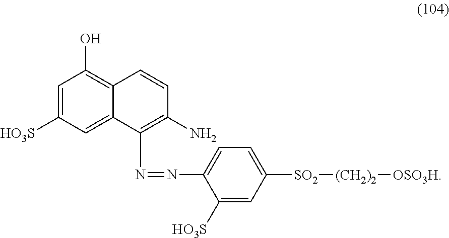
C1=C([HO3S])C=C2C(=C1O)C=CC(N)=C2N=NC1=CC=C([SO2][(CH2)2][OSO3H])C=C1[HO3S]
